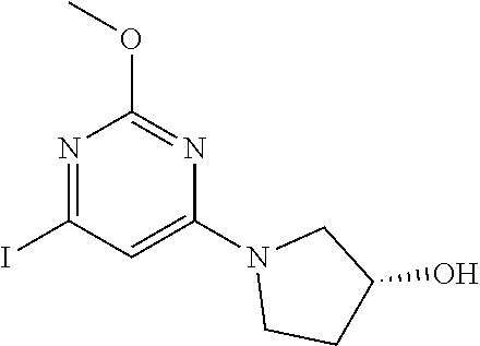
N1=C(I)C=C(N2CCC(O)C2)N=C1OC
